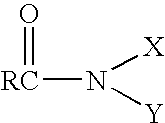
[RC](N([X])[Y])=O
